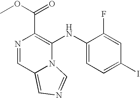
N1=CC2=CN=CN2C(NC2=CC=C(I)C=C2F)=C1C(OC)=O
